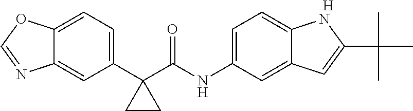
C12=CC=C(C3(C(NC4=CC=C5C(=C4)C=C(C(C)(C)C)N5)=O)CC3)C=C1N=CO2.[H]
